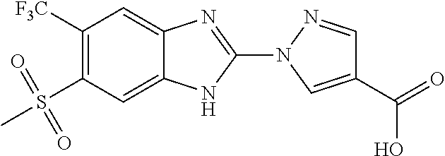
C1([F3C])=C(S(C)(=O)=O)C=C2C(=C1)N=C(N1C=C(C(=O)O)C=N1)N2
